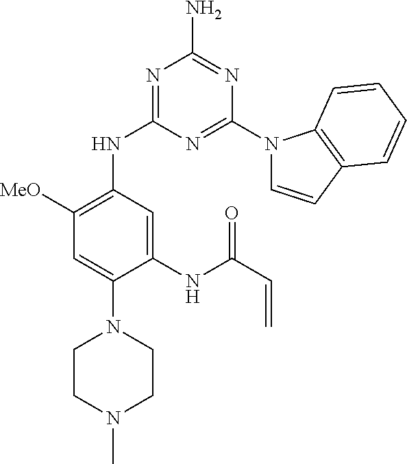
N1=C(NC2=C([MeO])C=C(N3CCN(C)CC3)C(NC(C=C)=O)=C2)N=C(N2C=CC3=C2C=CC=C3)N=C1N
